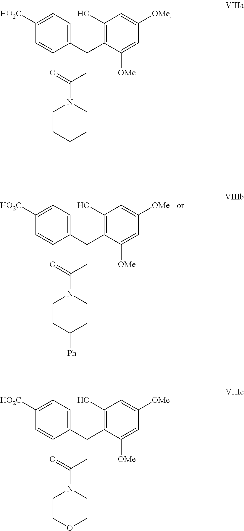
C1(C(CC(=O)N2CCCCC2)C2=C(O)C=C([OMe])C=C2[OMe])=CC=C([HO2C])C=C1.C1(C(CC(=O)N2CCOCC2)C2=C(O)C=C([OMe])C=C2[OMe])=CC=C([HO2C])C=C1.C1(C(CC(=O)N2CCC([Ph])CC2)C2=C(O)C=C([OMe])C=C2[OMe])=CC=C([HO2C])C=C1
